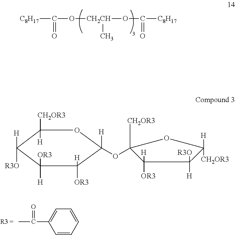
[C8H17]C(O[CH2CH](C)OC([C8H17])=O)=O.C1=CC=CC(C(C)=O)=C1.C1([CH2OR3])([H])C([H])([R3O])C([H])([OR3])C([H])([OR3])C([H])(OC2([CH2OR3])C([OR3])([H])C([H])([R3O])C([CH2OR3])([H])O2)O1
